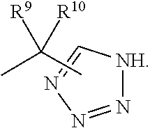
[NH]1N=NN=C1.CC(C)([R10])[R9]
